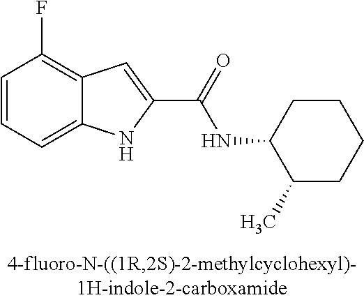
C12=CC=CC(F)=C1C=C(C(=O)NC1C(C)CCCC1)N2
